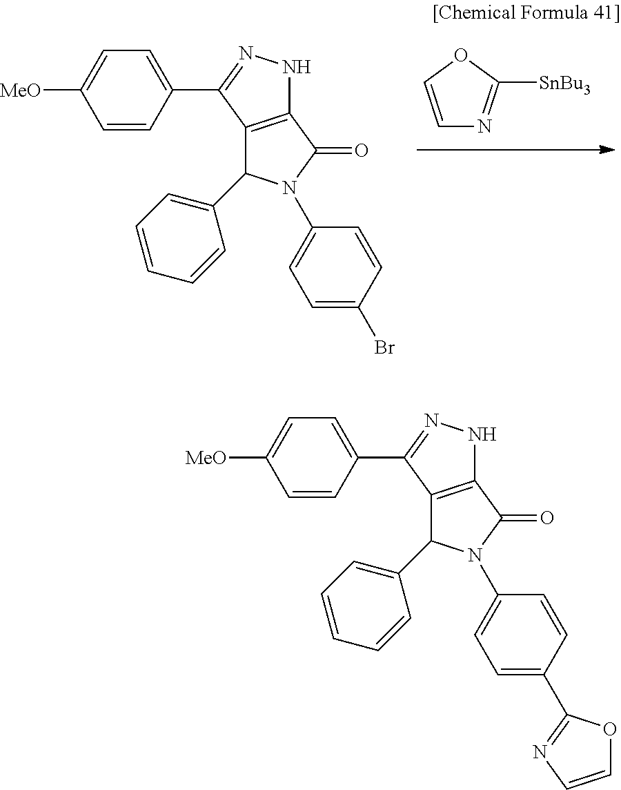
C1=CC(C2=NNC3=C2C(C2=CC=CC=C2)N(C2=CC=C(Br)C=C2)C3=O)=CC=C1[MeO].C1=COC([SnBu3])=N1.C1=CC(C2=NNC3=C2C(C2=CC=CC=C2)N(C2=CC=C(C4=NC=CO4)C=C2)C3=O)=CC=C1[MeO]
